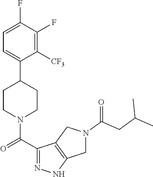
C1=C(F)C(F)=C([CF3])C(C2CCN(C(C3=NNC4=C3CN(C(CC(C)C)=O)C4)=O)CC2)=C1
